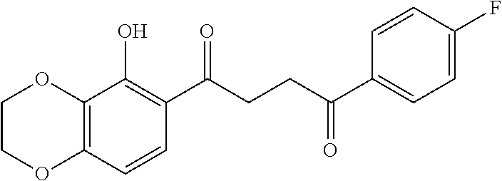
C12=C(C=CC(C(CCC(C3=CC=C(F)C=C3)=O)=O)=C1O)OCCO2
